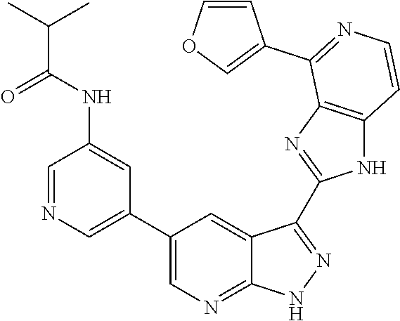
C1=NC=C(C2=CN=C3C(=C2)C(C2=NC4=C(N2)C=CN=C4C2=COC=C2)=NN3)C=C1NC(C(C)C)=O
